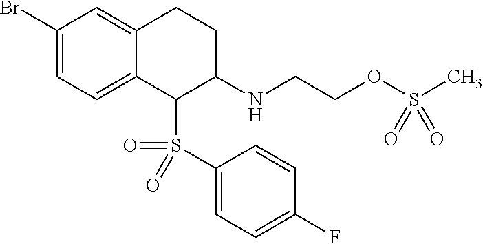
C1(Br)=CC=C2C(=C1)CCC(NCCOS(C)(=O)=O)C2S(C1=CC=C(F)C=C1)(=O)=O
